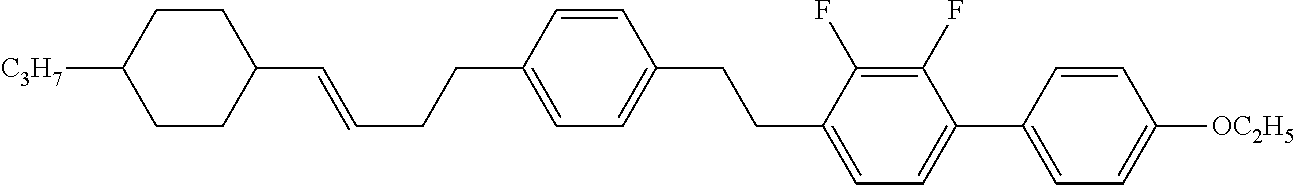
C1(C=CCCC2=CC=C(CCC3=CC=C(C4=CC=C([OC2H5])C=C4)C(F)=C3F)C=C2)CCC([C3H7])CC1
